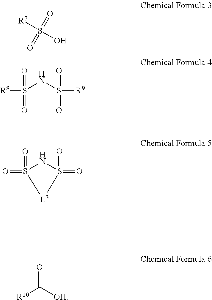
[R7]S(O)(=O)=O.O=S(=O)([R8])NS([R9])(=O)=O.O=S1(=O)NS(=O)(=O)[L3]1.O=C([OH])[R10]
